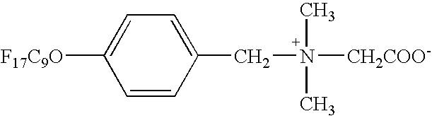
C1=CC(CN([CH2COO-])(C)C)=CC=C1[F17C9O]
